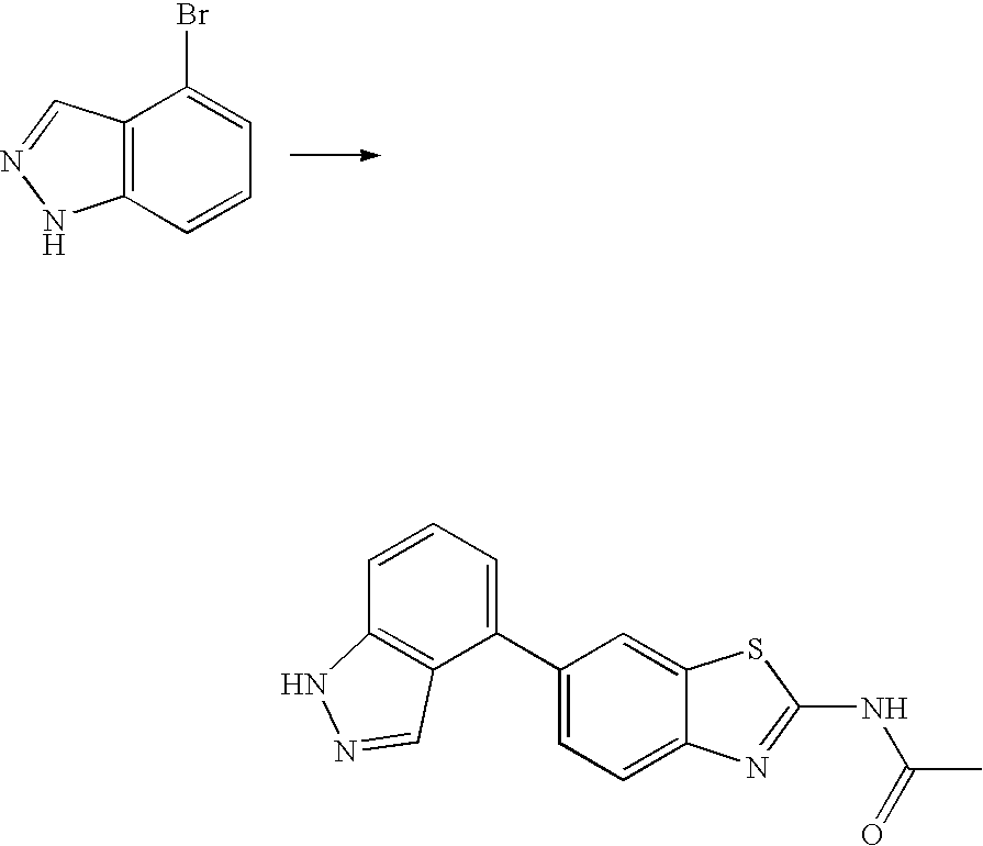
C12=C(C=CC=C1Br)NN=C2.C1(C2=CC=C3C(=C2)SC(NC(C)=O)=N3)=CC=CC2=C1C=NN2
